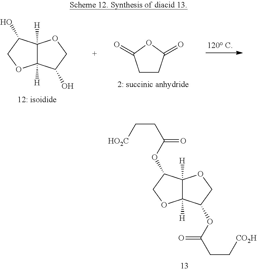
C12([H])C([H])(C(OC(CC[CO2H])=O)CO1)OCC2OC(CC[HO2C])=O.C1CC(=O)OC1=O.C12([H])C([H])(C(O)CO1)OCC2O
